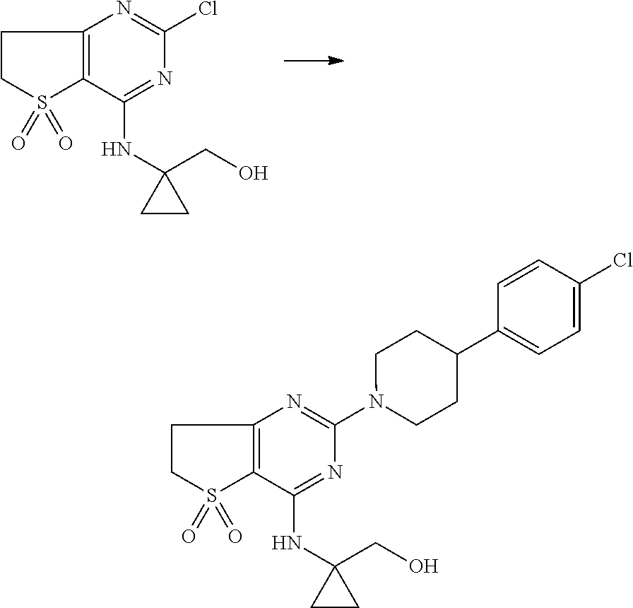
C12=C(C(NC3(CO)CC3)=NC(Cl)=N1)S(=O)(=O)CC2.C12=C(C(NC3(CO)CC3)=NC(N3CCC(C4=CC=C(Cl)C=C4)CC3)=N1)S(=O)(=O)CC2
